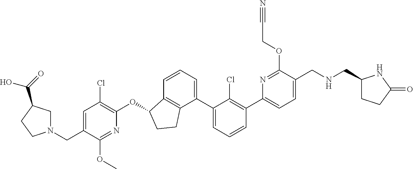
O(C1C2=C(C(C3=CC=CC(C4=CC=C(CNCC5CCC(=O)N5)C(OCC#N)=N4)=C3Cl)=CC=C2)CC1)C1=C(Cl)C=C(CN2CC(C(=O)O)CC2)C(OC)=N1
